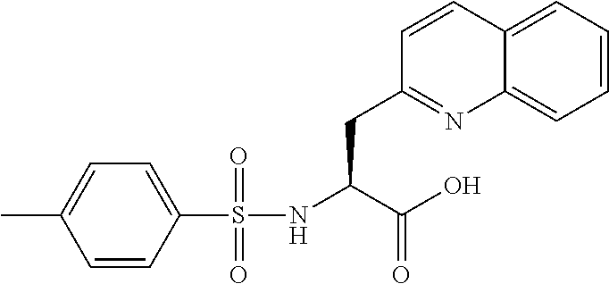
C1=CC=C2C(=C1)N=C(CC(NS(C1=CC=C(C)C=C1)(=O)=O)C(O)=O)C=C2
